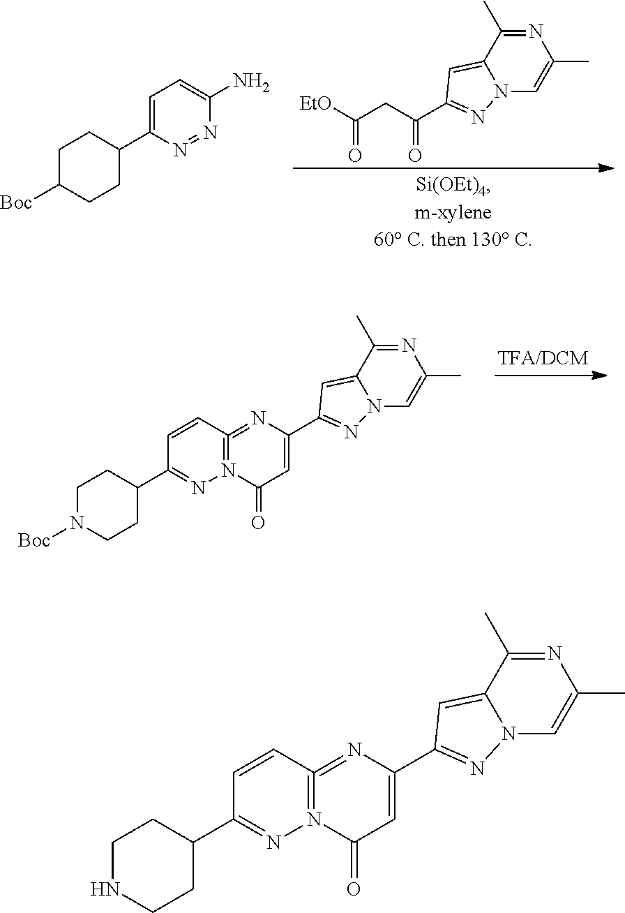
N1=NC(C2CCC([Boc])CC2)=CC=C1N.N1=C(C)C2=CC(C(CC([EtO])=O)=O)=NN2C=C1C.N12=C(=NC(C3=NN4C(=C3)C(C)=NC(C)=C4)=CC1=O)C=CC(C1CCN([Boc])CC1)=N2.N12=C(=NC(C3=NN4C(=C3)C(C)=NC(C)=C4)=CC1=O)C=CC(C1CCNCC1)=N2
